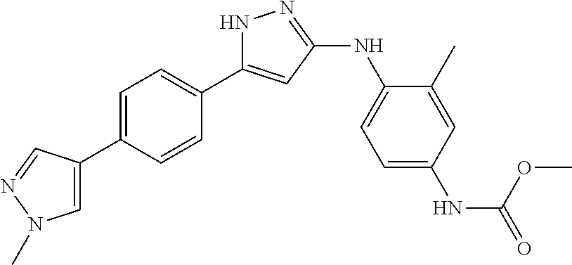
N1C(C2=CC=C(C3=CN(C)N=C3)C=C2)=CC(NC2=CC=C(NC(=O)OC)C=C2C)=N1
